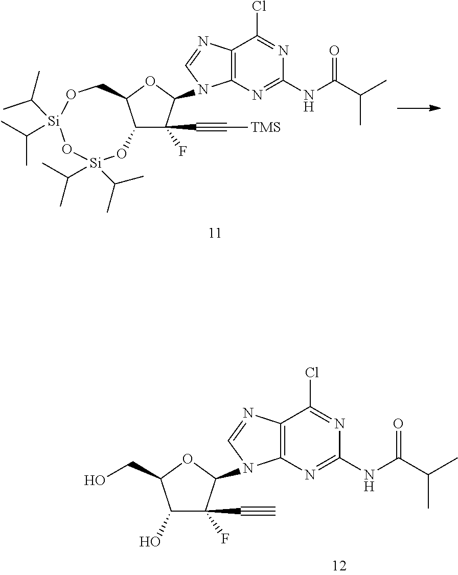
C12C(F)(C#C[TMS])C(N3C4=C(C(Cl)=NC(NC(C(C)C)=O)=N4)N=C3)OC1CO[Si](C(C)C)(C(C)C)O[Si](C(C)C)(C(C)C)O2.C1(O)C(F)(C#C)C(N2C3=C(C(Cl)=NC(NC(C(C)C)=O)=N3)N=C2)OC1CO
